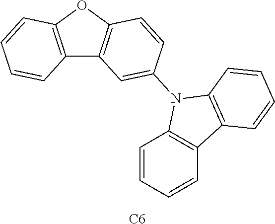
C12=C(OC3=C1C=C(N1C4=C(C=CC=C4)C4=C1C=CC=C4)C=C3)C=CC=C2.[C6]
